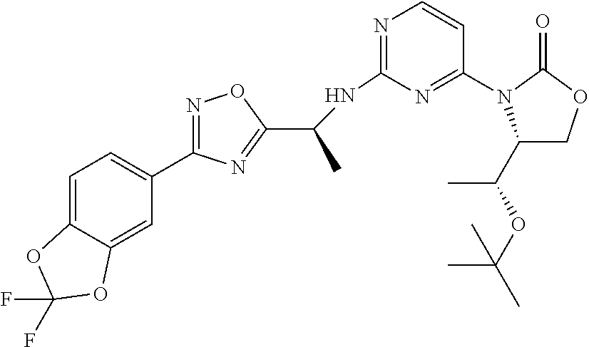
C1=C2C(=CC(C3=NOC(C(NC4=NC=CC(N5C(C(OC(C)(C)C)C)COC5=O)=N4)C)=N3)=C1)OC(F)(F)O2
